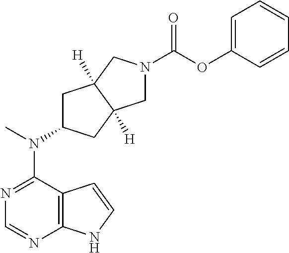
C12=C(N=CN=C1N(C)C1CC3([H])C([H])(C1)CN(C(=O)OC1=CC=CC=C1)C3)NC=C2
